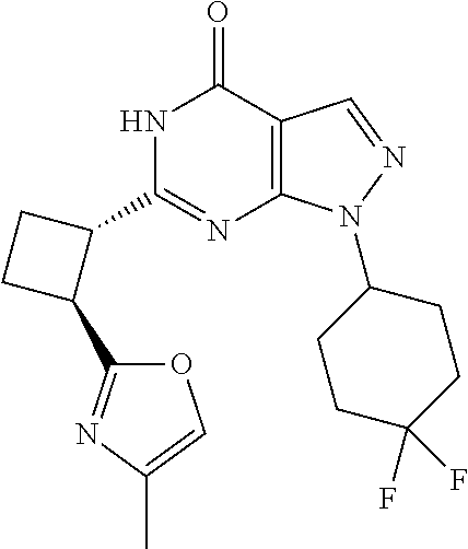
C12=C(N(C3CCC(F)(F)CC3)N=C1)N=C(C1CCC1C1=NC(C)=CO1)NC2=O
